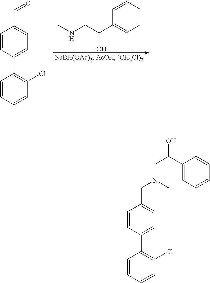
C1=CC=CC(Cl)=C1C1=CC=C(C=O)C=C1.C1=CC=CC=C1C(CNC)O.C1=CC=CC(Cl)=C1C1=CC=C(CN(CC(O)C2=CC=CC=C2)C)C=C1
